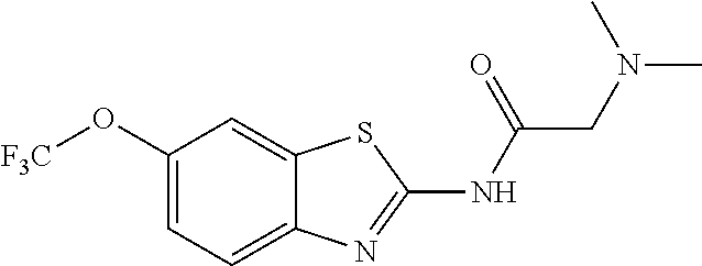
C1(O[F3C])=CC=C2C(=C1)SC(NC(CN(C)C)=O)=N2
